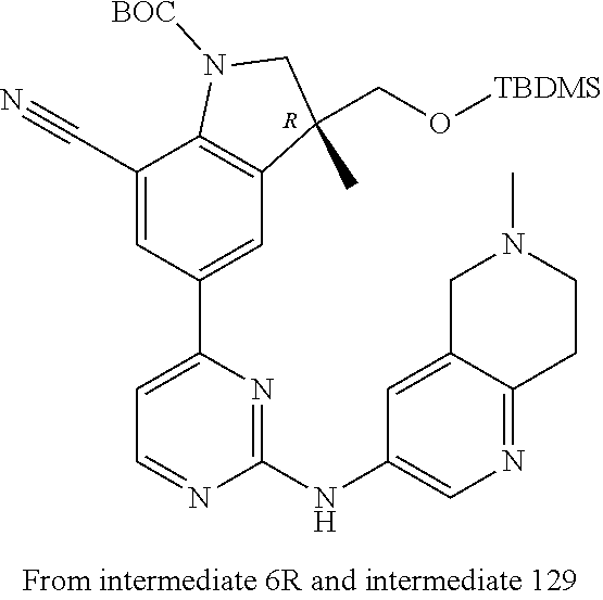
C1(C#N)=CC(C2=CC=NC(NC3=CN=C4C(=C3)CN(C)CC4)=N2)=CC2=C1N([BOC])CC2(CO[TBDMS])C.[R]
